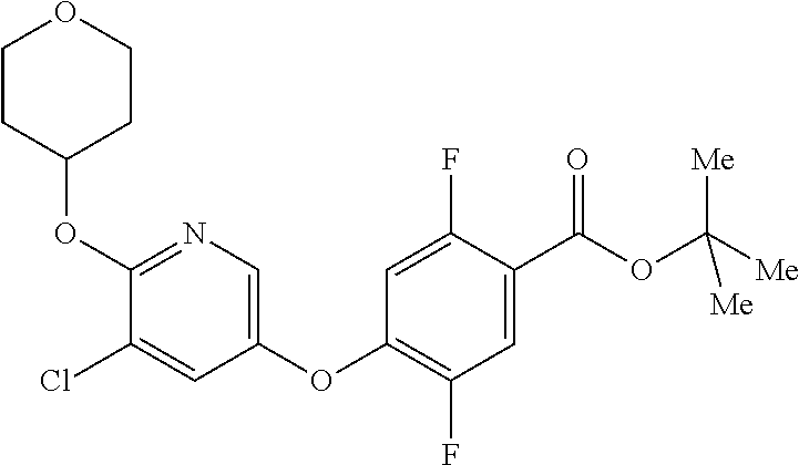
C1=C(F)C(C(OC([Me])([Me])[Me])=O)=CC(F)=C1OC1=CN=C(OC2CCOCC2)C(Cl)=C1
